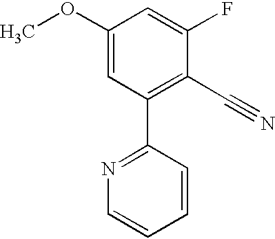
C1(OC)=CC(C2=NC=CC=C2)=C(C#N)C(F)=C1
